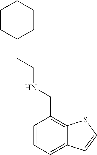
C1C(CCNCC2=C3C(=CC=C2)C=CS3)CCCC1
